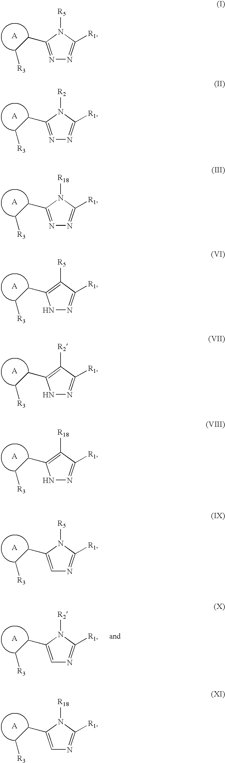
N1=C(CC[R3])N([R5])C([R1])=N1.N1=C(CC[R3])N([R2])C([R1])=N1.N1N=C([R1])C([R5])=C1CC[R3].N1N=C([R1])C([R2])=C1CC[R3].N1N=C([R1])C([R18])=C1CC[R3].C1=C(CC[R3])N([R5])C([R1])=N1.C1=C(CC[R3])N([R18])C([R1])=N1.C1=C(CC[R3])N([R2])C([R1])=N1.N1=C(CC[R3])N([R18])C([R1])=N1
